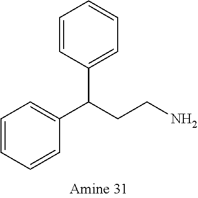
C1=CC(C(CCN)C2=CC=CC=C2)=CC=C1
